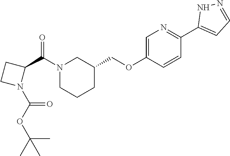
N1(C(C2CCN2C(OC(C)(C)C)=O)=O)CCCC(COC2=CN=C(C3=CC=NN3)C=C2)C1
